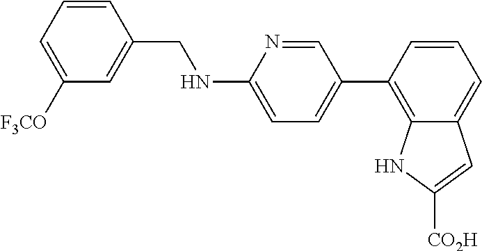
C1=CC(CNC2=CC=C(C3=C4C(=CC=C3)C=C([CO2H])N4)C=N2)=CC([F3CO])=C1
